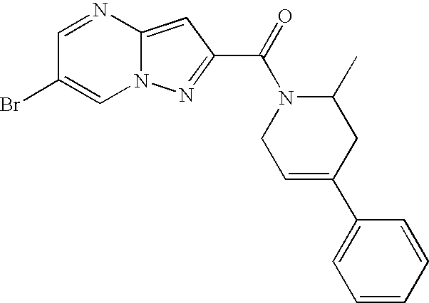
C1=NC2=CC(C(=O)N3CC=C(C4=CC=CC=C4)CC3C)=NN2C=C1Br
